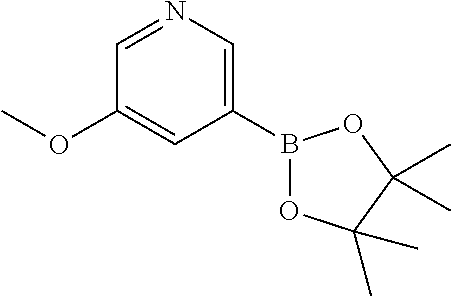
C1(B2OC(C)(C)C(C)(C)O2)=CN=CC(OC)=C1
